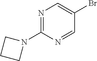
N1=C(N2CCC2)N=CC(Br)=C1
